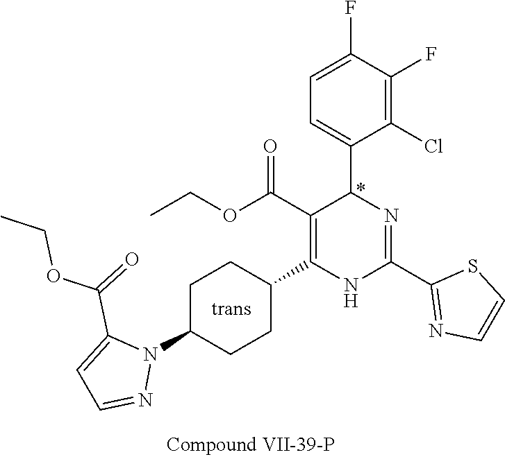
C1(F)=C(Cl)C(C2N=C(C3=NC=CS3)NC(C3CCC(N4C(C(=O)OCC)=CC=N4)CC3)=C2C(OCC)=O)=CC=C1F
